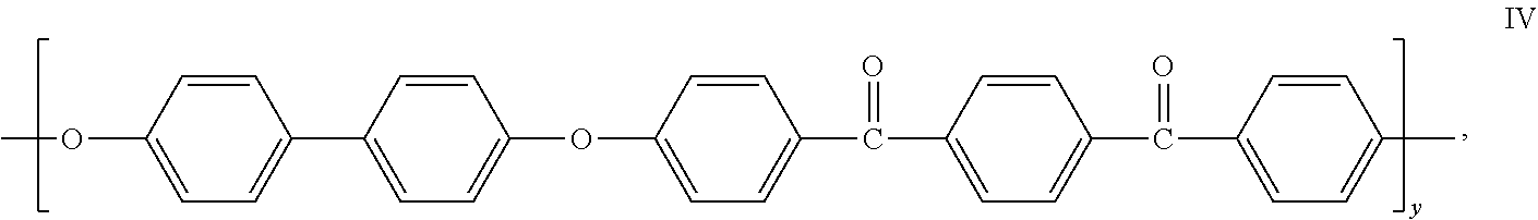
C1(OC)=CC=C(C2=CC=C(OC3=CC=C(C(=O)C4=CC=C(C(=O)C5=CC=C(C)C=C5)C=C4)C=C3)C=C2)C=C1
